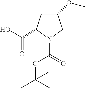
C1(OC)CC(C(O)=O)N(C(=O)OC(C)(C)C)C1
